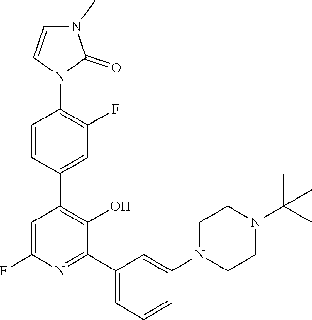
C1=CC(C2=C(O)C(C3=CC=CC(N4CCN(C(C)(C)C)CC4)=C3)=NC(F)=C2)=CC(F)=C1N1C(=O)N(C)C=C1
